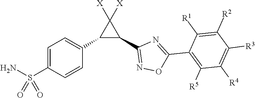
C1=C(S(N)(=O)=O)C=CC(C2C(C3=NOC(C4=C([R5])C([R4])=C([R3])C([R2])=C4[R1])=N3)C2([X])[X])=C1
